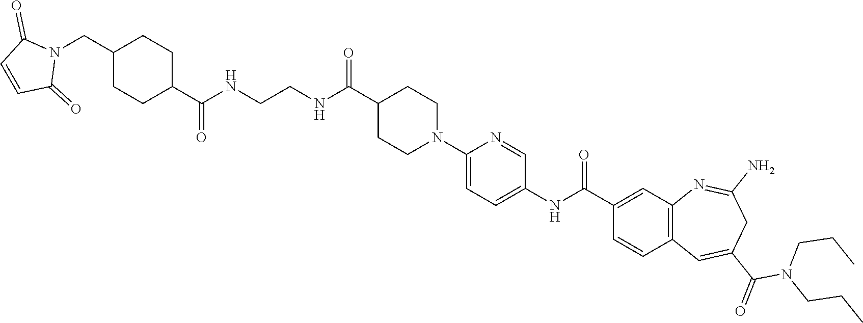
C1(NC(C2=CC3=C(C=C2)C=C(C(=O)N(CCC)CCC)CC(N)=N3)=O)=CC=C(N2CCC(C(NCCNC(C3CCC(CN4C(=O)C=CC4=O)CC3)=O)=O)CC2)N=C1
